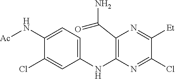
C1(NC2=C(C(N)=O)N=C([Et])C(Cl)=N2)=CC=C(N[Ac])C(Cl)=C1
